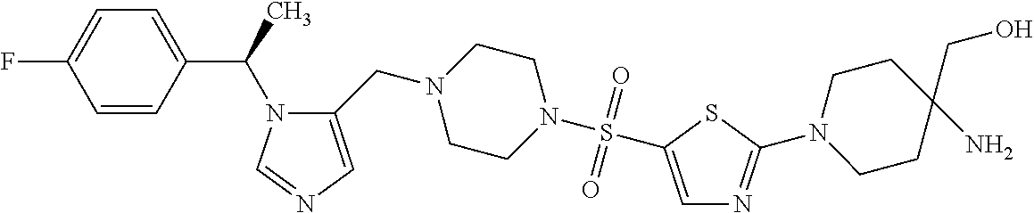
C1(C(N2C(CN3CCN(S(=O)(=O)C4=CN=C(N5CCC(N)(CO)CC5)S4)CC3)=CN=C2)C)=CC=C(F)C=C1
